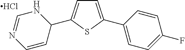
C1=C(C2=CC=C(F)C=C2)SC(C2NC=NC=C2)=C1.Cl
